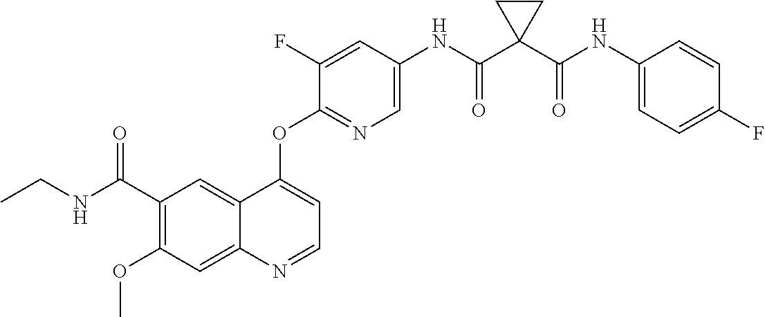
C1(OC)=C(C(NCC)=O)C=C2C(=C1)N=CC=C2OC1=NC=C(NC(C2(C(NC3=CC=C(F)C=C3)=O)CC2)=O)C=C1F
